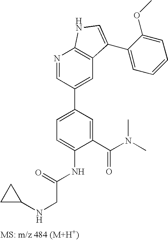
N1=CC(C2=CC=C(NC(CNC3CC3)=O)C(C(N(C)C)=O)=C2)=CC2=C1NC=C2C1=CC=CC=C1OC
